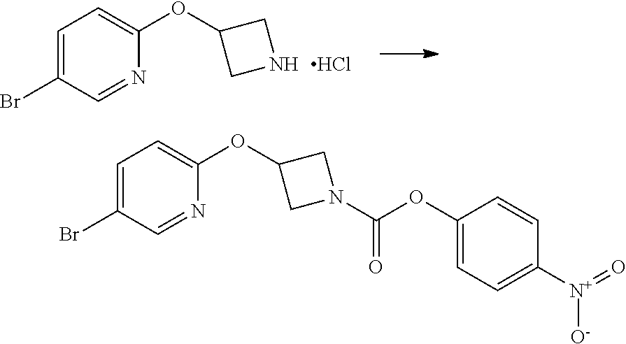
BrC1=CC=C(OC2CNC2)N=C1.Cl.BrC1=CC=C(OC2CN(C(OC3=CC=C([N+](=O)[O-])C=C3)=O)C2)N=C1
